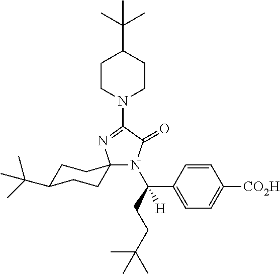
C1CN(C2=NC3(N(C(CCC(C)(C)C)(C4=CC=C([CO2H])C=C4)[H])C2=O)CCC(C(C)(C)C)CC3)CCC1C(C)(C)C
